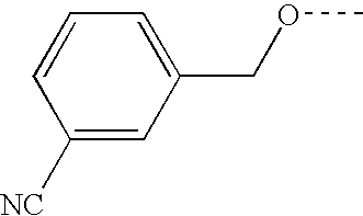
[NC]C1=CC(COC)=CC=C1
